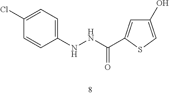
C1(C(NNC2=CC=C(Cl)C=C2)=O)=CC(O)=CS1
